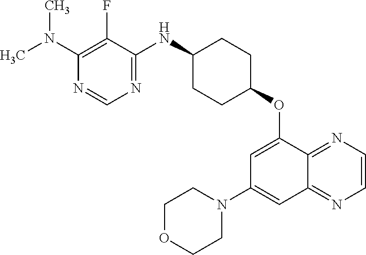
CN(C1=C(F)C(NC2CCC(OC3=CC(N4CCOCC4)=CC4=NC=CN=C34)CC2)=NC=N1)C
